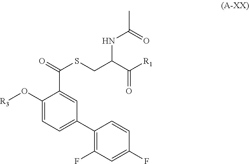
C1(C2=CC=C(O[R3])C(C(=O)SCC(C([R1])=O)NC(C)=O)=C2)=C(F)C=C(F)C=C1
